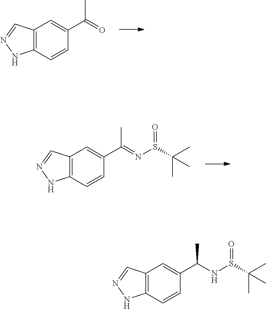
C12=C(C=CC(C(=O)C)=C1)NN=C2.C12=C(C=CC(C(=NS(C(C)(C)C)=O)C)=C1)NN=C2.C12=C(C=CC(C(NS(C(C)(C)C)=O)C)=C1)NN=C2
